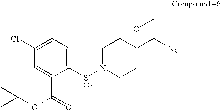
C1([SO2]N2CCC(OC)(C[N3])CC2)=CC=C(Cl)C=C1C(=O)OC(C)(C)C
